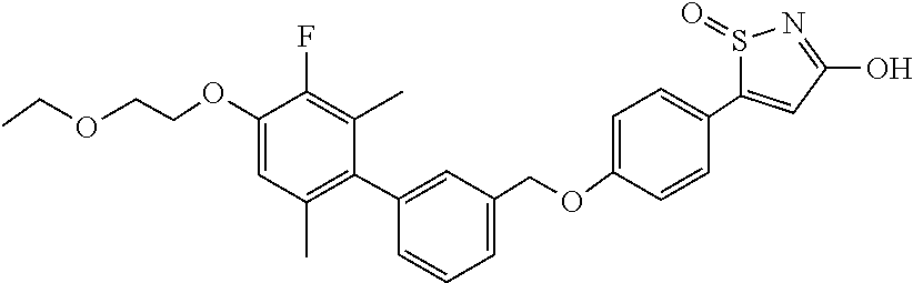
C1(OCCOCC)=CC(C)=C(C2=CC(COC3=CC=C(C4=CC(O)=NS4=O)C=C3)=CC=C2)C(C)=C1F
